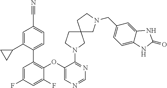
C1(OC2=C(C3=CC=C(C#N)C=C3C3CC3)C=C(F)C=C2F)=CN=CN=C1N1CCC2(C1)CN(CC1=CC=C3C(=C1)NC(=O)N3)CC2
